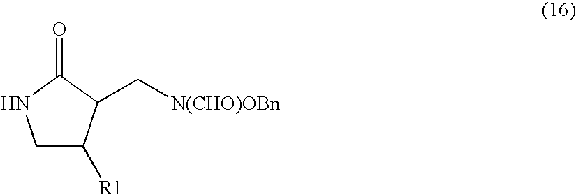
C1C([R1])C(C[N(CHO)OBn])C(=O)N1
